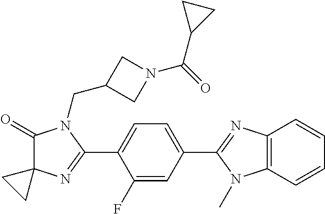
C1(=O)N(CC2CN(C(=O)C3CC3)C2)C(C2=CC=C(C3=NC4=C(N3C)C=CC=C4)C=C2F)=NC12CC2
